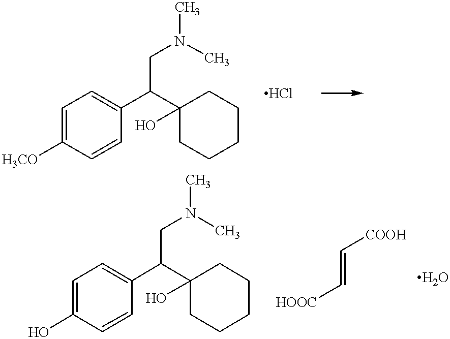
C1=C([H3CO])C=CC(C(C2(O)CCCCC2)CN(C)C)=C1.C1=C(O)C=CC(C(C2(O)CCCCC2)CN(C)C)=C1.C(=C[HOOC])[COOH]
